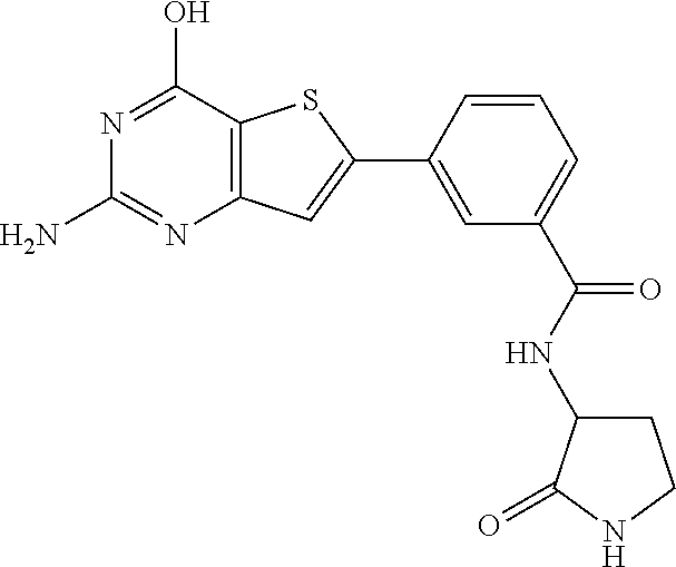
NC1=NC2=C(C(O)=N1)SC(C1=CC(C(NC3CCNC3=O)=O)=CC=C1)=C2
